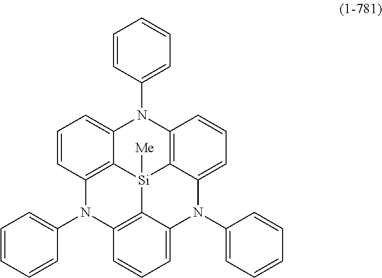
C1=CC(N2C3=CC=CC4=C3[Si]3([Me])C5=C2C=CC=C5N(C2=CC=CC=C2)C2=CC=CC(=C32)N4C2=CC=CC=C2)=CC=C1
